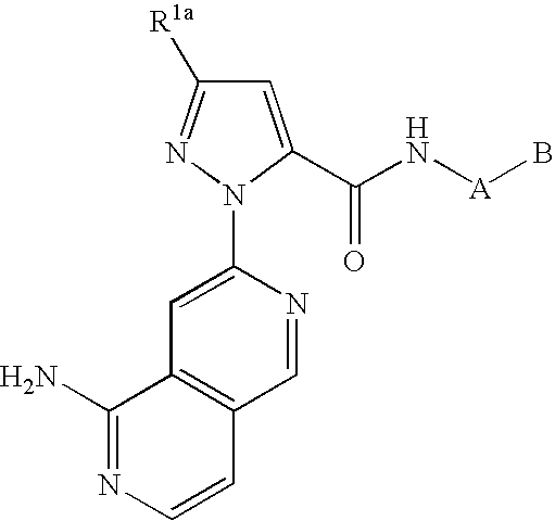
C1=NC(N2N=C([R1a])C=C2C(N[A]B)=O)=CC2=C1C=CN=C2N
